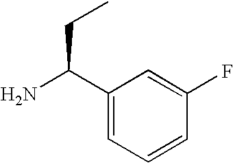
C1(C(N)CC)=CC=CC(F)=C1
